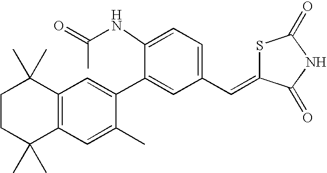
C1CC(C)(C)C2=C(C1(C)C)C=C(C1=CC(C=C3SC(=O)NC3=O)=CC=C1NC(=O)C)C(C)=C2
